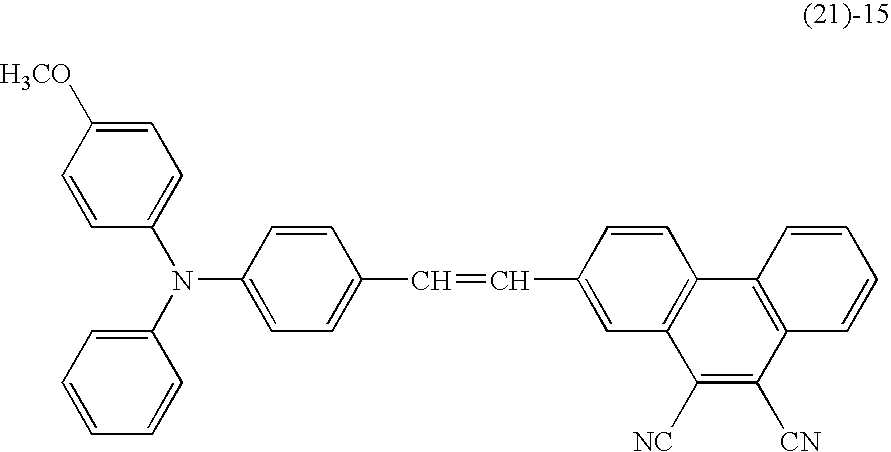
C1=CC(N(C2=CC=C([H3CO])C=C2)C2=CC=CC=C2)=CC=C1C=CC1=CC2=C(C=C1)C1=C(C([CN])=C2[NC])C=CC=C1
